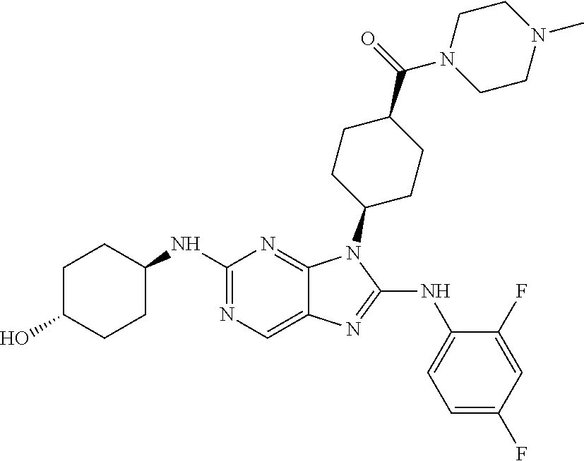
N1=C(NC2CCC(O)CC2)N=C2C(=C1)N=C(NC1=CC=C(F)C=C1F)N2C1CCC(C(=O)N2CCN(C)CC2)CC1
